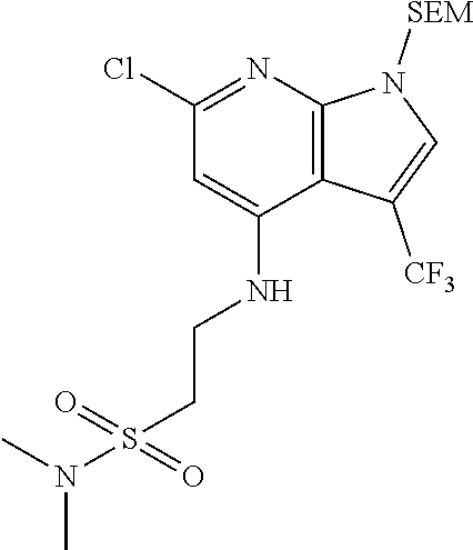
C1(NCCS(N(C)C)(=O)=O)=CC(Cl)=NC2=C1C([CF3])=CN2[SEM]
